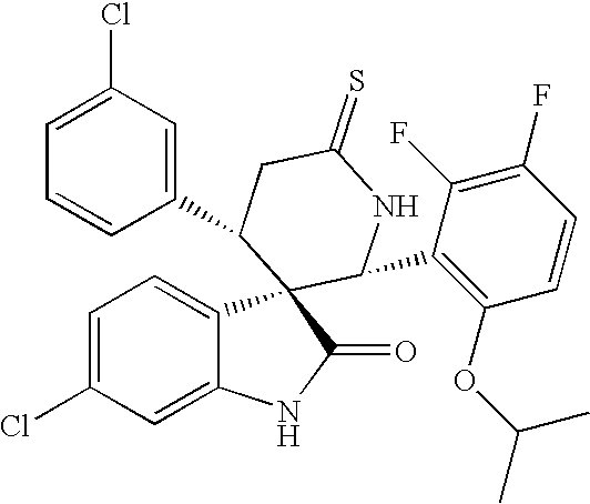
C1=C(Cl)C=C2C(=C1)C1(C(=O)N2)C(C2=C(OC(C)C)C=CC(F)=C2F)NC(=S)CC1C1=CC(Cl)=CC=C1
